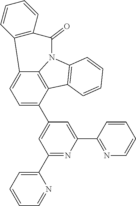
C12=CC=C(C3=CC(C4=CC=CC=N4)=NC(C4=NC=CC=C4)=C3)C3=C1N(C1=C3C=CC=C1)C(=O)C1=C2C=CC=C1
